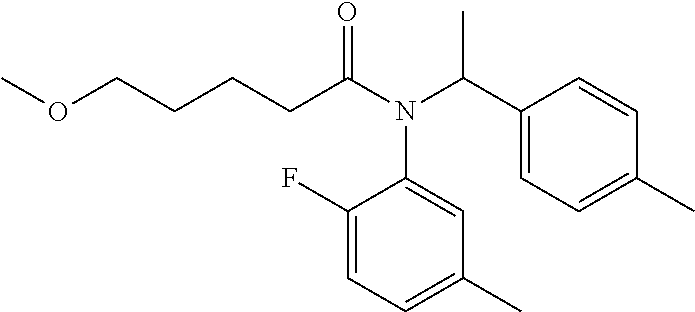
C1(C(N(C(CCCCOC)=O)C2=CC(C)=CC=C2F)C)=CC=C(C)C=C1
